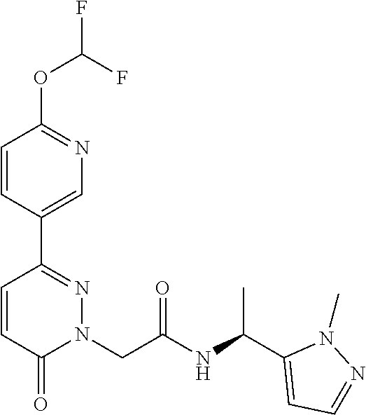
C1=CC(C2=NN(CC(NC(C3=CC=NN3C)C)=O)C(=O)C=C2)=CN=C1OC(F)F
